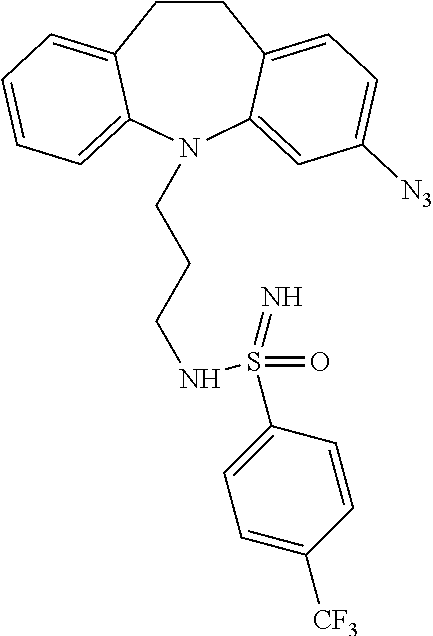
C1CC2=CC=C([N3])C=C2N(CCCNS(C2=CC=C([CF3])C=C2)(=O)=N)C2=CC=CC=C12
